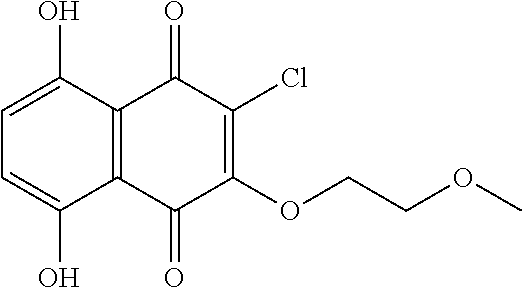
C1=C(O)C2=C(C(O)=C1)C(=O)C(OCCOC)=C(Cl)C2=O
